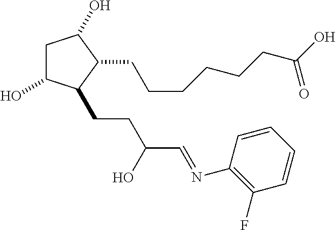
C1C(O)C(CCC(C=NC2=C(F)C=CC=C2)O)C(CCCCCCC(O)=O)C1O
